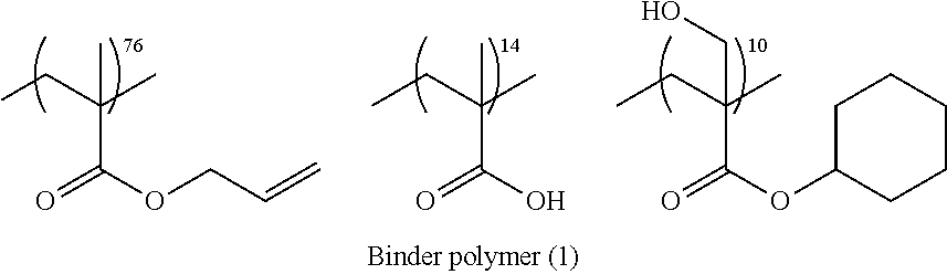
CC(C)(CC)C(OCC=C)=O.CC(C)(CC)C(O)=O.C(C(C)(CC)C(OC1CCCCC1)=O)O
